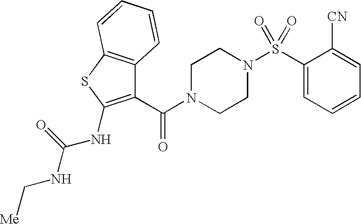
C1(C(=O)N2CCN(S(=O)(C3=CC=CC=C3[CN])=O)CC2)=C(NC(=O)NC[Me])SC2=C1C=CC=C2
